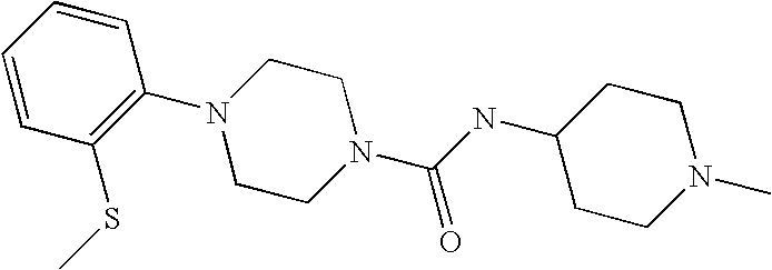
CN1CCC(NC(N2CCN(C3=C(SC)C=CC=C3)CC2)=O)CC1
